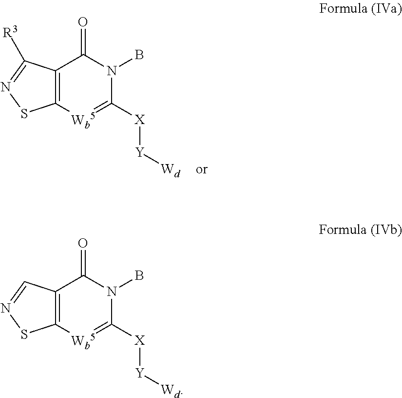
C12=C([Wb5]=C([X][Y][Wd])N(B)C1=O)SN=C2.C12=C([Wb5]=C([X][Y][Wd])N(B)C1=O)SN=C2[R3]
